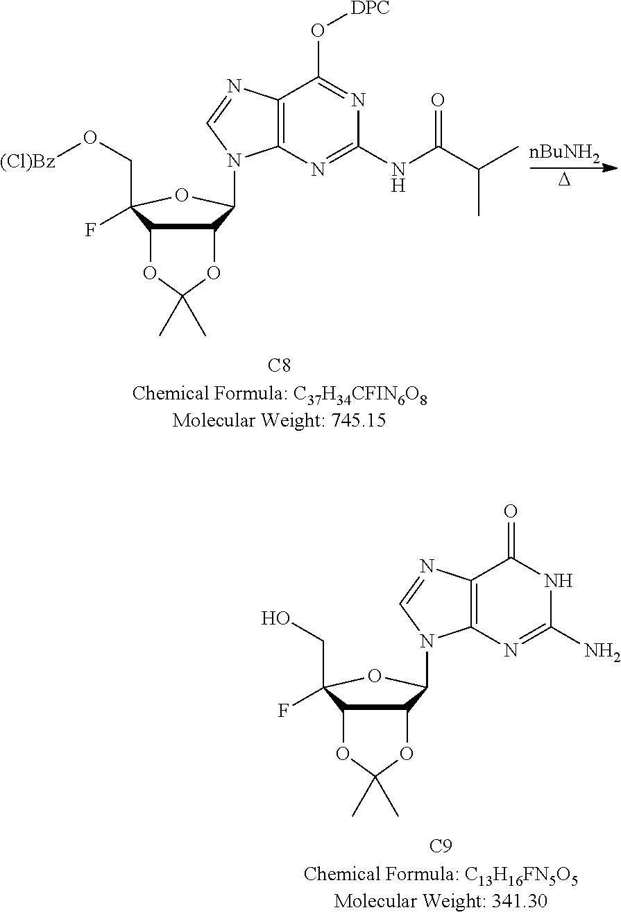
[nBuNH2].[D].C12=C(N=C(NC(C(C)C)=O)N=C1O[DPC])N(C1C3OC(C)(C)OC3C(F)(CO[(Cl)Bz])O1)C=N2.C12=C(N=C(N)NC1=O)N(C1C3OC(C)(C)OC3C(F)(CO)O1)C=N2
